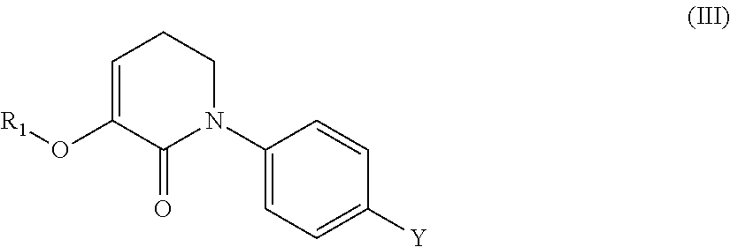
[R1]OC1=CCCN(C2=CC=C([Y])C=C2)C1=O
